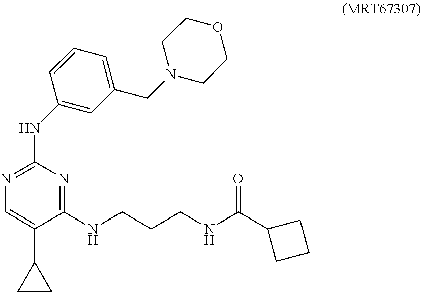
N(C1=NC=C(C2CC2)C(NCCCNC(C2CCC2)=O)=N1)C1=CC(CN2CCOCC2)=CC=C1
